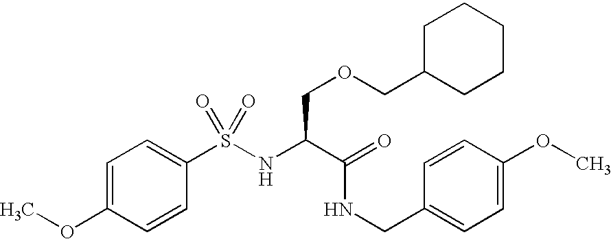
N(C(C(NCC1=CC=C(OC)C=C1)=O)COCC1CCCCC1)S(C1=CC=C(OC)C=C1)(=O)=O
